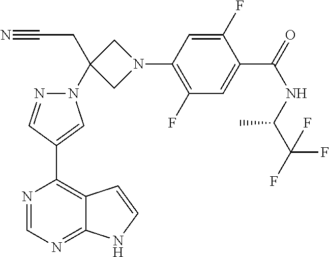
C1(C2=CN(C3(CC#N)CN(C4=C(F)C=C(C(=O)NC(C)C(F)(F)F)C(F)=C4)C3)N=C2)=C2C(=NC=N1)NC=C2
